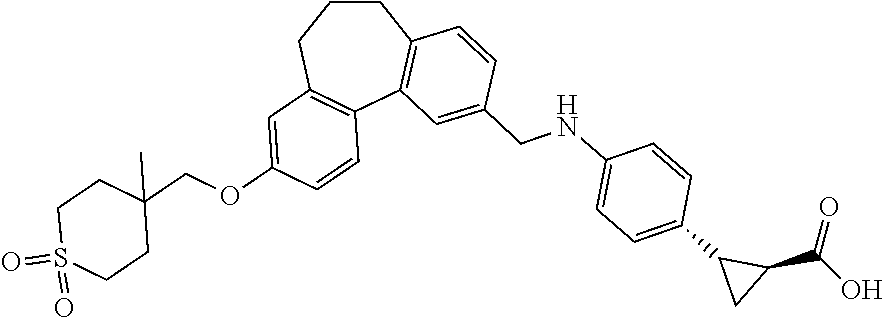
C1S(=O)(=O)CCC(COC2=CC3=C(C=C2)C2=C(CCC3)C=CC(CNC3=CC=C(C4CC4C(O)=O)C=C3)=C2)(C)C1
